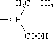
C(CC)([COOH])C
